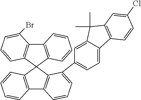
C12=C(C=CC=C1)C1(C3=C2C=CC=C3C2=CC=C3C(=C2)C(C)(C)C2=C3C=CC(Cl)=C2)C2=C(C3=C1C=CC=C3)C(Br)=CC=C2
